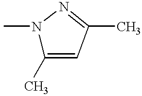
CN1C(C)=CC(C)=N1
